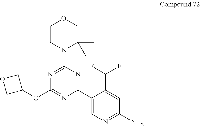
C1CN(C2=NC(OC3COC3)=NC(C3=CN=C(N)C=C3C(F)F)=N2)C(C)(C)CO1
